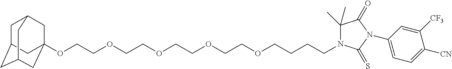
C1C2CC3CC(OCCOCCOCCOCCOCCCCN4C(C)(C)C(=O)N(C5=CC=C([CN])C([CF3])=C5)C4=S)(CC1C3)C2
